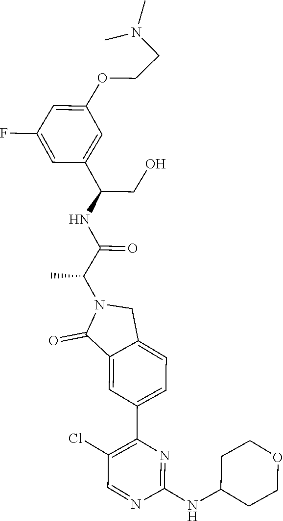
C1(NC2CCOCC2)=NC(C2=CC=C3C(=C2)C(=O)N(C(C)C(=O)NC(C2=CC(OCCN(C)C)=CC(F)=C2)CO)C3)=C(Cl)C=N1
